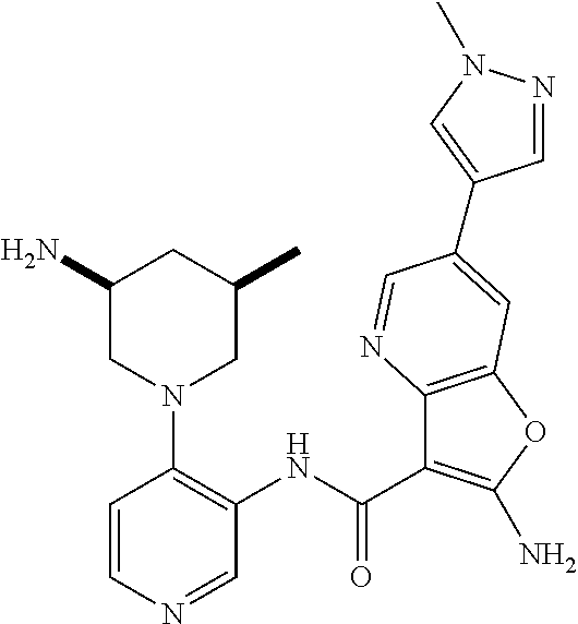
C1=CN=CC(NC(C2=C(N)OC3=C2N=CC(C2=CN(C)N=C2)=C3)=O)=C1N1CC(N)CC(C)C1
